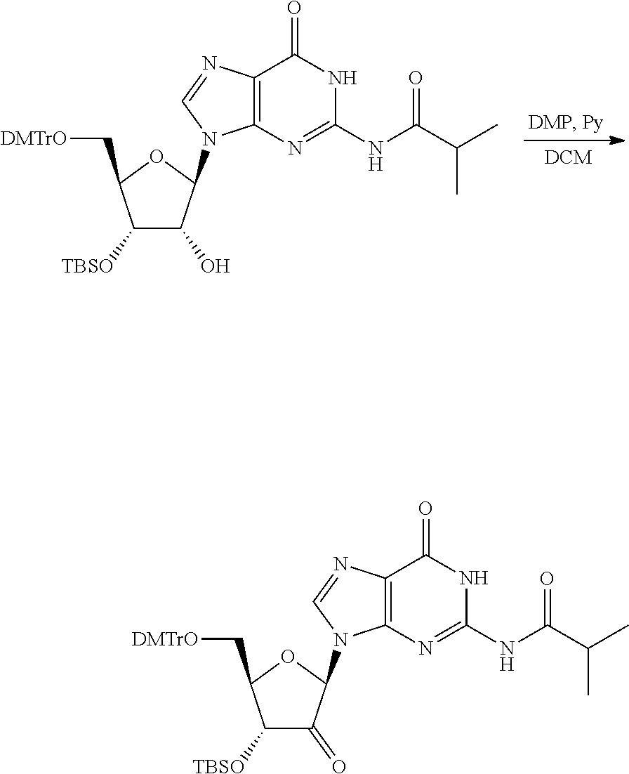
C12=C(N=C(NC(C(C)C)=O)NC1=O)N(C1C(O)C([TBSO])C(C[DMTrO])O1)C=N2.C12=C(N=C(NC(C(C)C)=O)NC1=O)N(C1C(=O)C([TBSO])C(C[DMTrO])O1)C=N2
